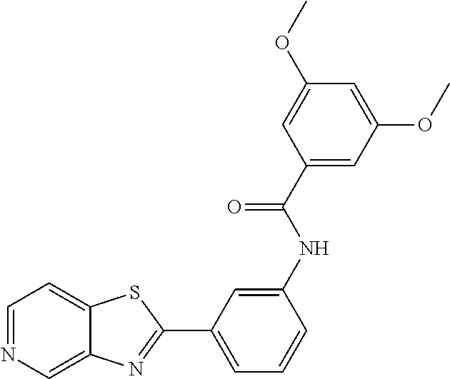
C1(C2=NC3=CN=CC=C3S2)=CC=CC(NC(C2=CC(OC)=CC(OC)=C2)=O)=C1
